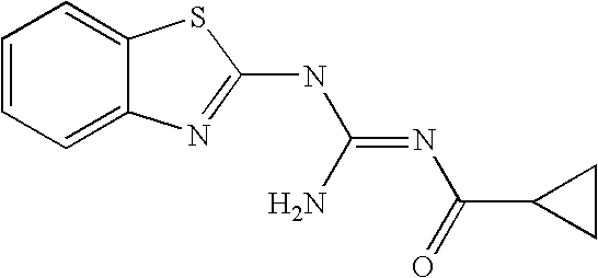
C1=CC=C2C(=C1)SC(NC(=NC(C1CC1)=O)N)=N2
